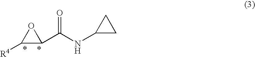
C1(NC(C2OC2[R4])=O)CC1
